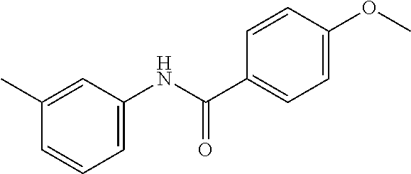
C1=C(NC(=O)C2=CC=C(OC)C=C2)C=C(C)C=C1
